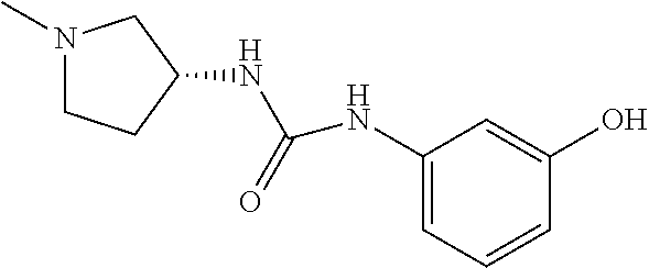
N1(C)CCC(NC(=O)NC2=CC=CC(O)=C2)C1
